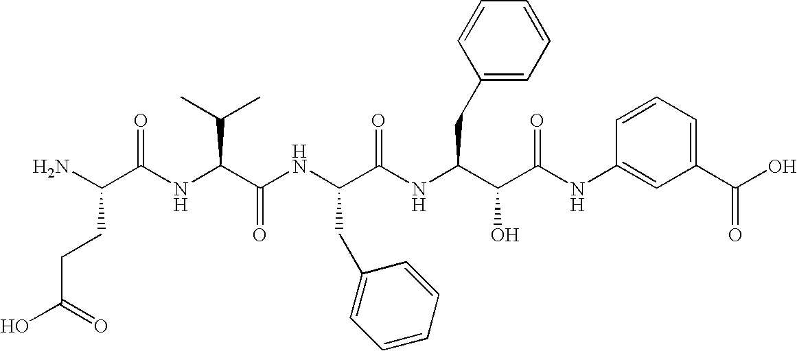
C(=O)(CCC(N)C(=O)NC(C(C)C)C(=O)NC(CC1=CC=CC=C1)C(=O)NC(CC1=CC=CC=C1)C(O)C(=O)NC1=CC(C(O)=O)=CC=C1)O
